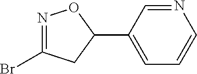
N1=C(Br)CC(C2=CC=CN=C2)O1
